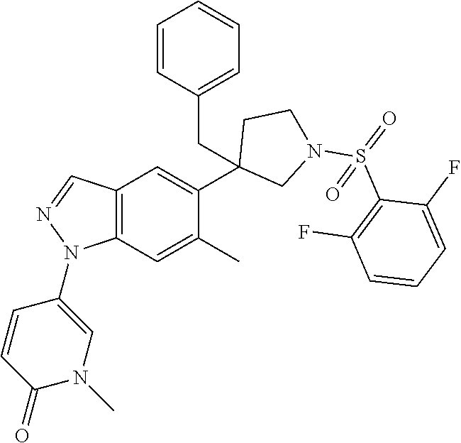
C1(C2=CC3=C(C=C2C)N(C2=CN(C)C(=O)C=C2)N=C3)(CC2=CC=CC=C2)CN(S(=O)(C2=C(F)C=CC=C2F)=O)CC1
